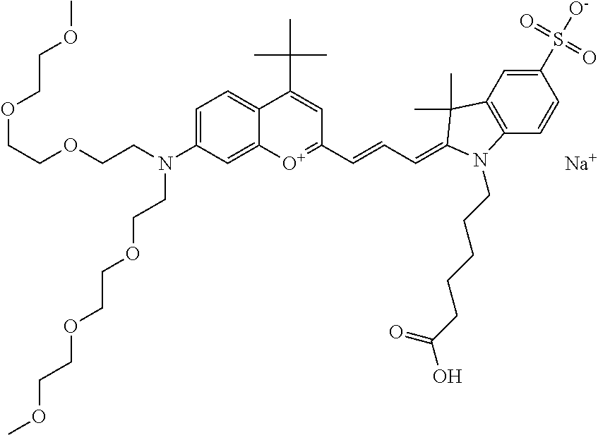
[Na].[O+]1=C(C=CC=C2C(C)(C)C3=C(C=CC(S([O-])(=O)=O)=C3)N2CCCCCC(O)=O)C=C(C(C)(C)C)C2=CC=C(N(CCOCCOCCOC)CCOCCOCCOC)C=C12
